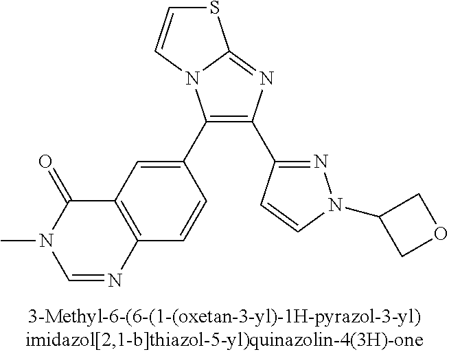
C1(C2=CC3=C(C=C2)N=CN(C)C3=O)=C(C2=NN(C3COC3)C=C2)N=C2N1C=CS2
